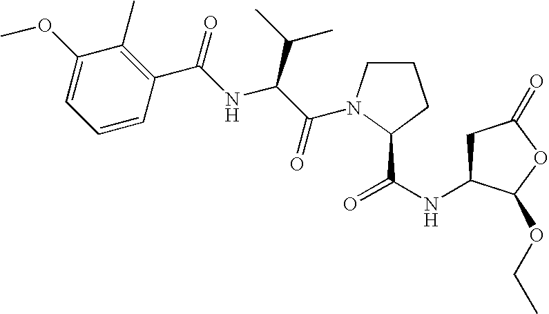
C1C(NC(=O)C2N(C(C(NC(C3=C(C)C(OC)=CC=C3)=O)C(C)C)=O)CCC2)C(OCC)OC1=O
